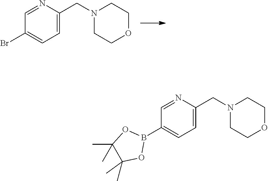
N1(CC2=CC=C(Br)C=N2)CCOCC1.N1(CC2=CC=C(B3OC(C)(C)C(C)(C)O3)C=N2)CCOCC1
